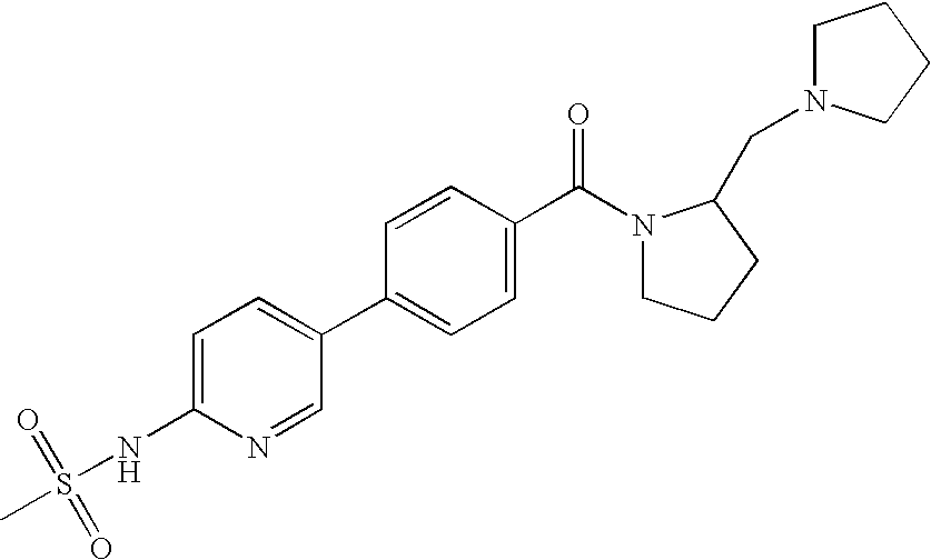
C1(NS(C)(=O)=O)=CC=C(C2=CC=C(C(=O)N3CCCC3CN3CCCC3)C=C2)C=N1
